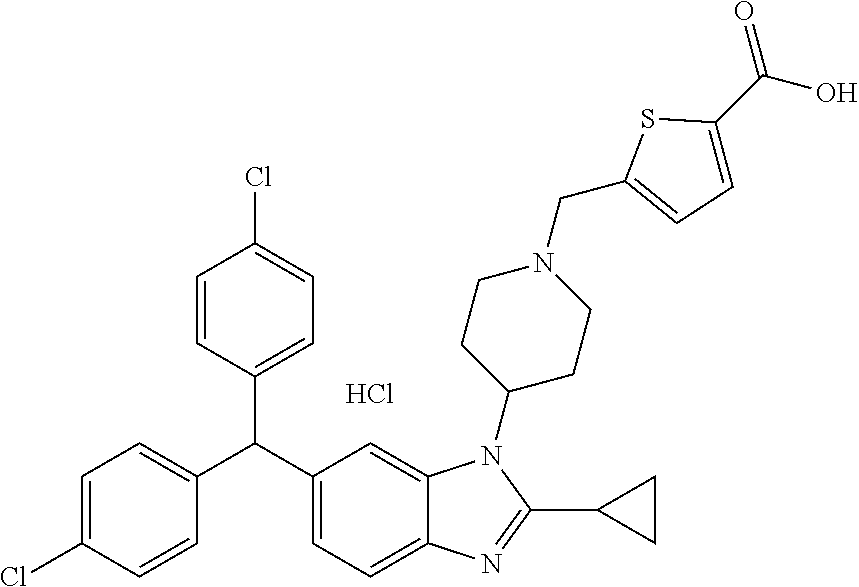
C1=C(Cl)C=CC(C(C2=CC=C3C(=C2)N(C2CCN(CC4=CC=C(C(O)=O)S4)CC2)C(C2CC2)=N3)C2=CC=C(Cl)C=C2)=C1.Cl
